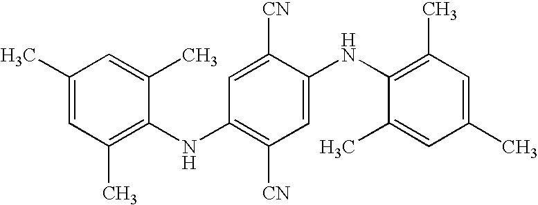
C1=C(C)C=C(C)C(NC2=C([CN])C=C(NC3=C(C)C=C(C)C=C3C)C([CN])=C2)=C1C
